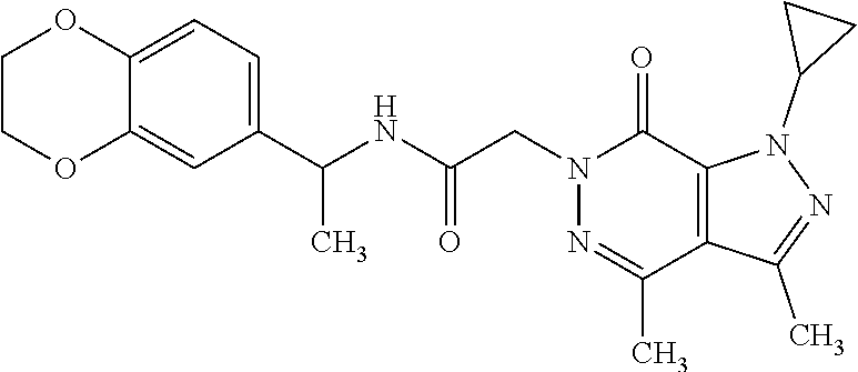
C12=CC=C(C(NC(CN3N=C(C)C4=C(C3=O)N(C3CC3)N=C4C)=O)C)C=C1OCCO2
